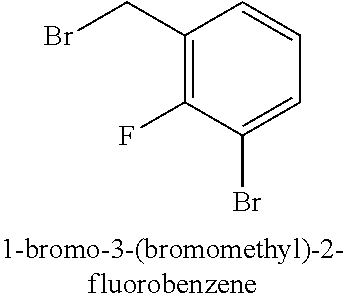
C1(CBr)=C(F)C(Br)=CC=C1
